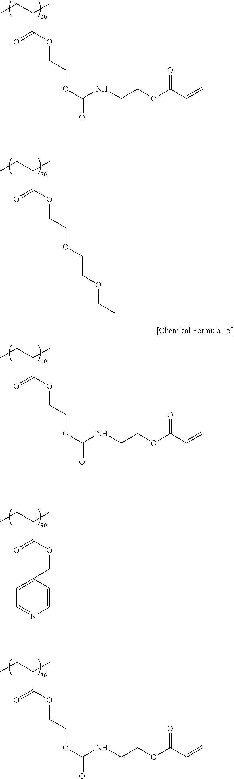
CCC(C)C(OCCOC(=O)NCCOC(C=C)=O)=O.CCC(C)C(OCCOCCOCC)=O.CCC(C)C(OCCOC(=O)NCCOC(C=C)=O)=O.CCC(C)C(OCCOC(=O)NCCOC(C=C)=O)=O.CCC(C)C(OCC1=CC=NC=C1)=O
